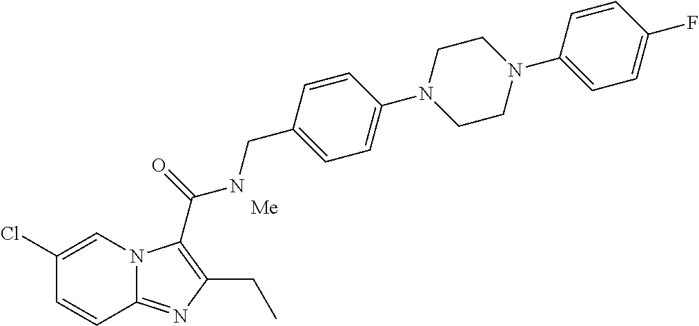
C1(Cl)=CN2C(=NC(CC)=C2C(=O)NCC2=CC=C(N3CCN(C4=CC=C(F)C=C4)CC3)C=C2)C=C1.[Me]
